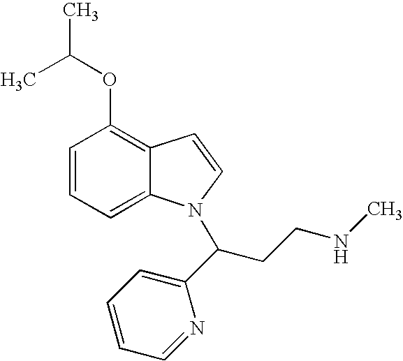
C1=CC=C2C(=C1OC(C)C)C=CN2C(CCNC)C1=CC=CC=N1
